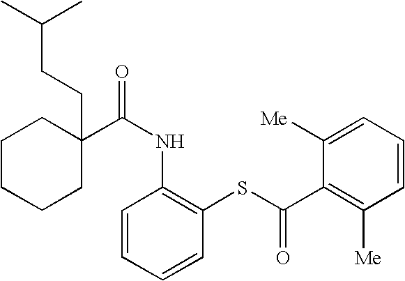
C1CCCC(CCC(C)C)(C(NC2=C(SC(=O)C3=C([Me])C=CC=C3[Me])C=CC=C2)=O)C1
